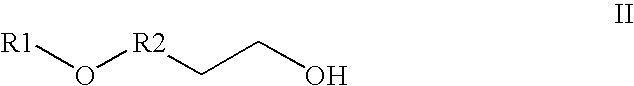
[R1]O[R2]CCO
